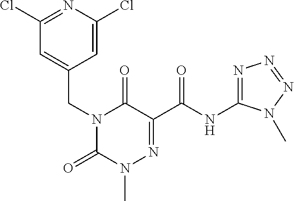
C1(Cl)=NC(Cl)=CC(CN2C(=O)N(C)N=C(C(NC3=NN=NN3C)=O)C2=O)=C1
